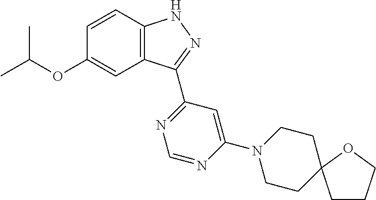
O(C1=CC2=C(C=C1)NN=C2C1=NC=NC(N2CCC3(CC2)CCCO3)=C1)C(C)C
